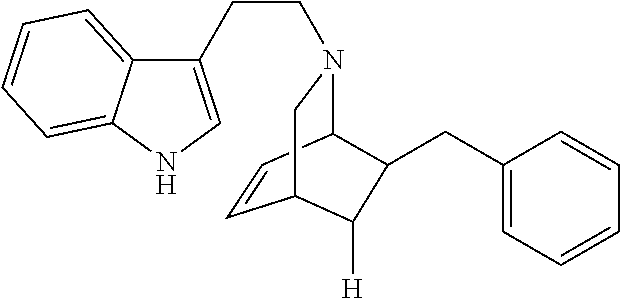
C12=CC=CC=C1NC=C2CCN1C2C=CC(C1)C([H])C2CC1=CC=CC=C1
